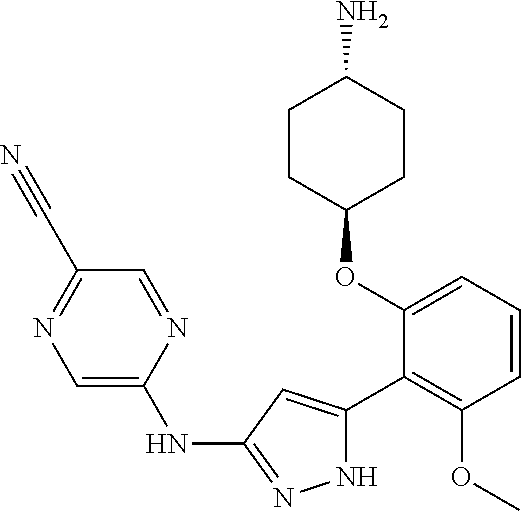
C1CC(OC2=CC=CC(OC)=C2C2=CC(NC3=CN=C(C#N)C=N3)=NN2)CCC1N
